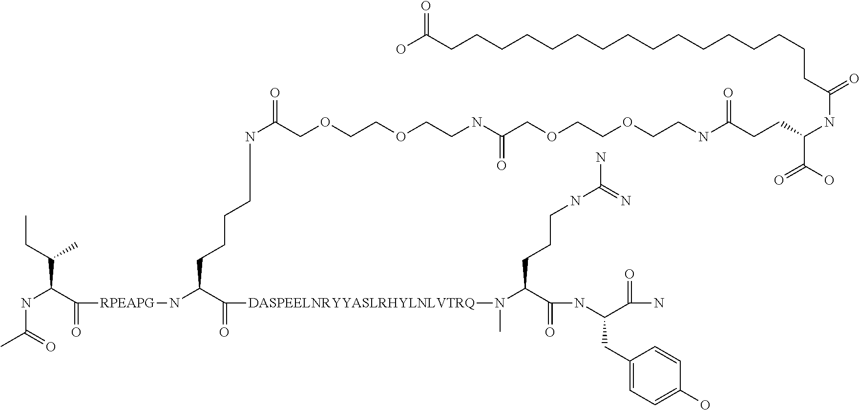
CC(=O)NC(C(=O)[RPEAPG]NC(C(=O)[DASPEELNRYYASLRHYLNLVTRQ]N(C)C(C(=O)NC(C(=O)N)CC1=CC=C(O)C=C1)CCCNC(=N)N)CCCCNC(COCCOCCNC(COCCOCCNC(CCC(NC(=O)CCCCCCCCCCCCCCCCC(O)=O)C(=O)O)=O)=O)=O)C(CC)C
